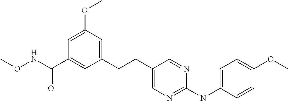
O(NC(C1=CC(CCC2=CN=C(NC3=CC=C(OC)C=C3)N=C2)=CC(OC)=C1)=O)C
